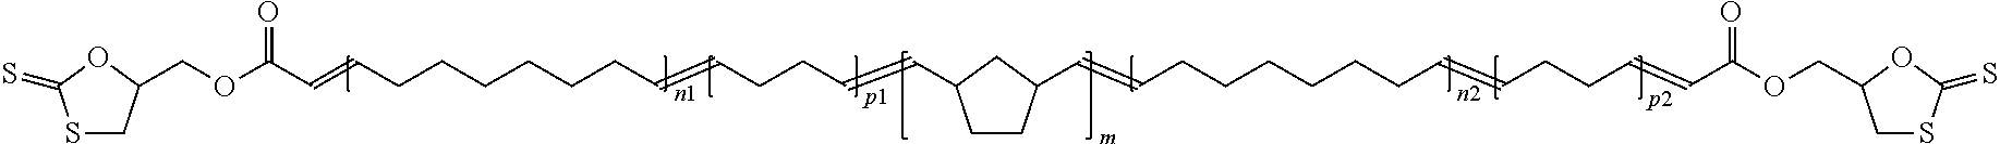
C(OC(C=CCCCCCCC=CCCC=CC1CCC(C=CCCCCCCC=CCCC=CC(=O)OCC2CSC(=S)O2)C1)=O)C1CSC(=S)O1
